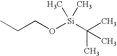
C(CO[Si](C(C)(C)C)(C)C)C
